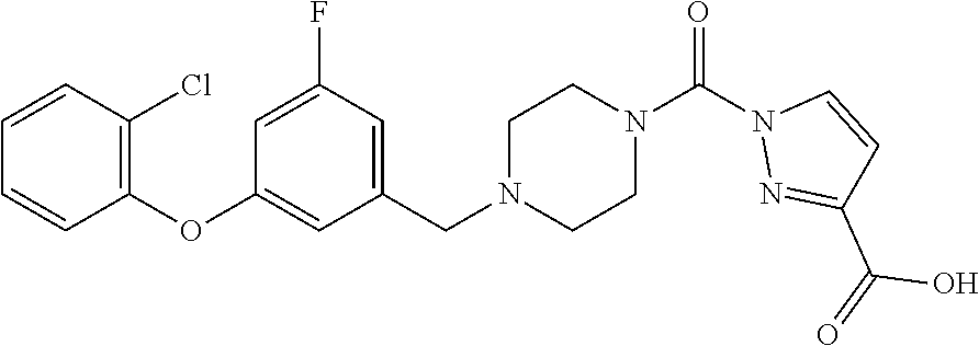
C1=CC(Cl)=C(OC2=CC(CN3CCN(C(N4N=C(C(=O)O)C=C4)=O)CC3)=CC(F)=C2)C=C1
